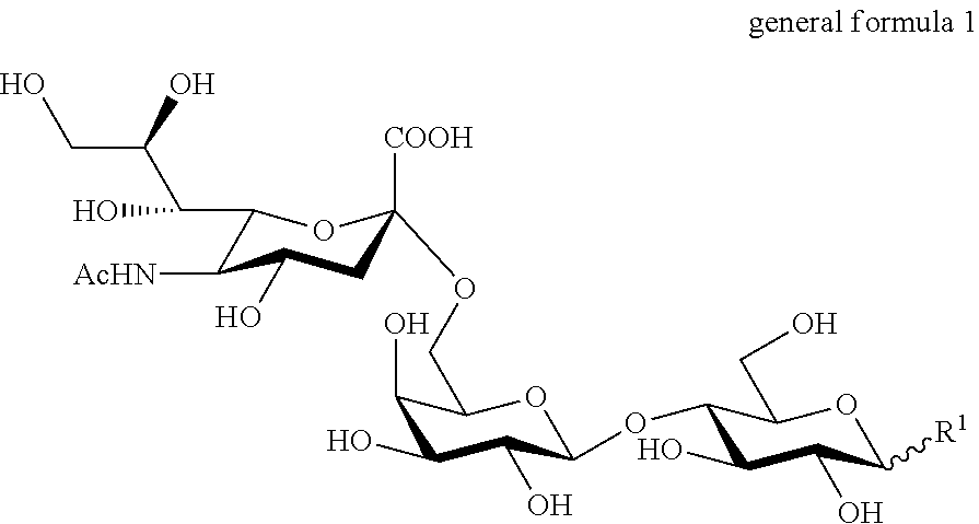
C1(C(C(CO)O)O)C([AcHN])C(O)CC([COOH])(OCC2C(O)C(O)C(O)C(OC3C(O)C(O)C([R1])OC3CO)O2)O1
